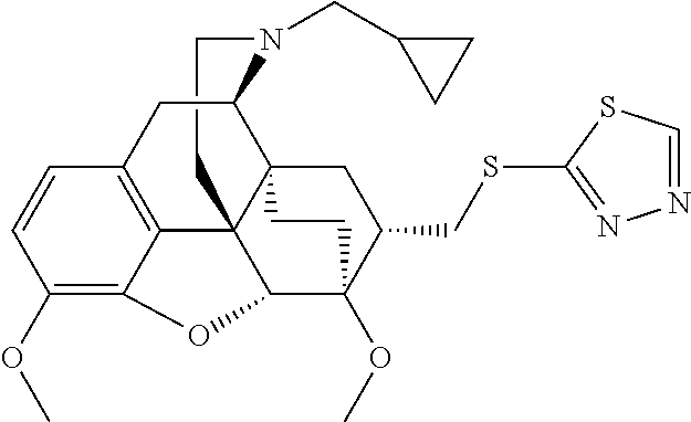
C1CN(CC2CC2)C2C34C15C1=C(C=CC(OC)=C1OC5C(OC)(C(CSC1=NN=CS1)C3)CC4)C2
